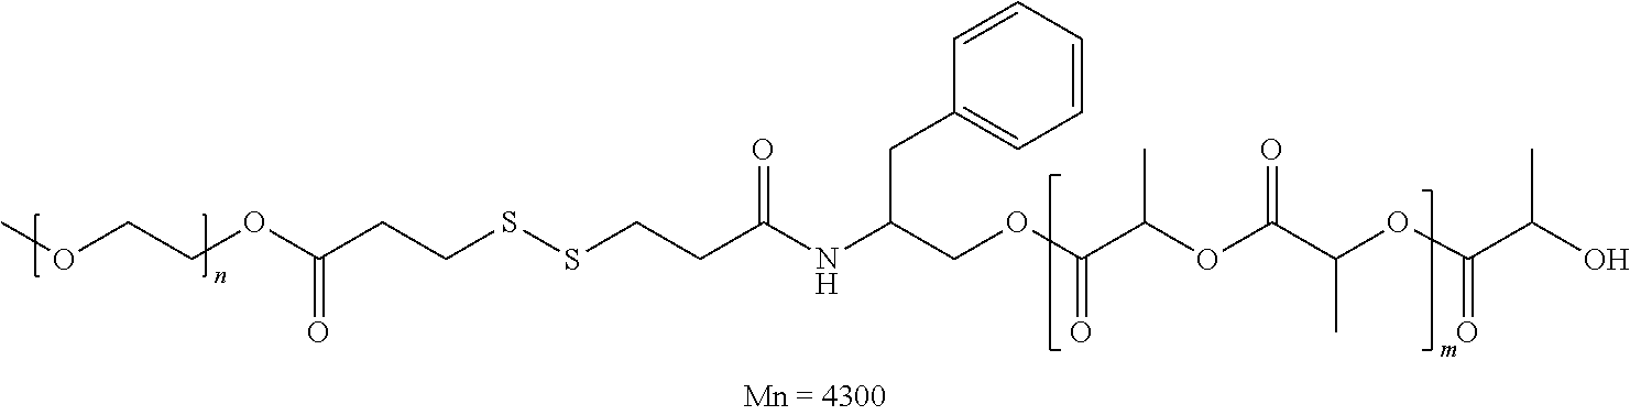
COCCOC(CCSSCCC(NC(COC(C(OC(C(OC(C(O)C)=O)C)=O)C)=O)CC1=CC=CC=C1)=O)=O
